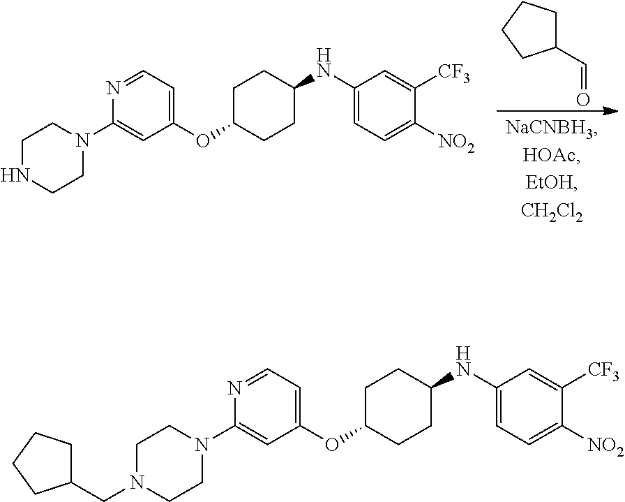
C1CN(C2=CC(OC3CCC(NC4=CC=C([NO2])C([CF3])=C4)CC3)=CC=N2)CCN1CC1CCCC1.C(C1CCCC1)=O.C1NCCN(C2=CC(OC3CCC(NC4=CC=C([NO2])C([CF3])=C4)CC3)=CC=N2)C1
